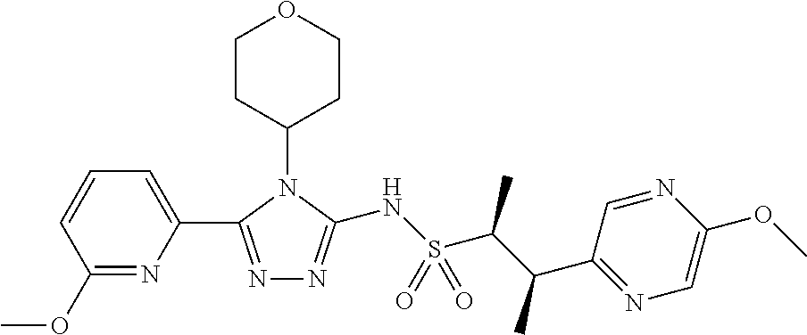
C1=C(C2=NN=C(NS(C(C(C)C3=NC=C(OC)N=C3)C)(=O)=O)N2C2CCOCC2)N=C(OC)C=C1
